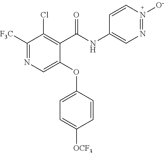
C1(C(NC2=CN=N([O-])C=C2)=O)=C(Cl)C([F3C])=NC=C1OC1=CC=C([OCF3])C=C1
